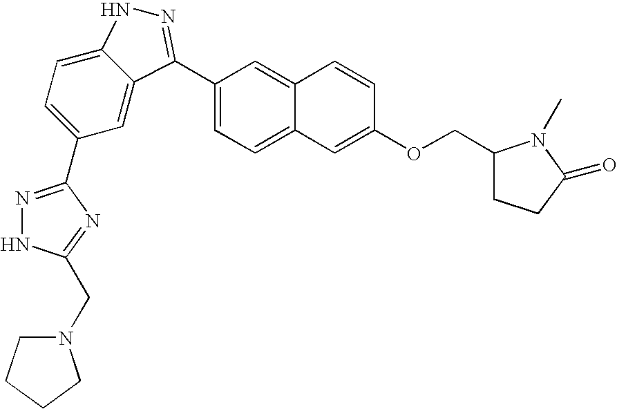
C1(C2=NNC3=CC=C(C4=NNC(CN5CCCC5)=N4)C=C32)=CC=C2C(=C1)C=CC(OCC1CCC(=O)N1C)=C2
